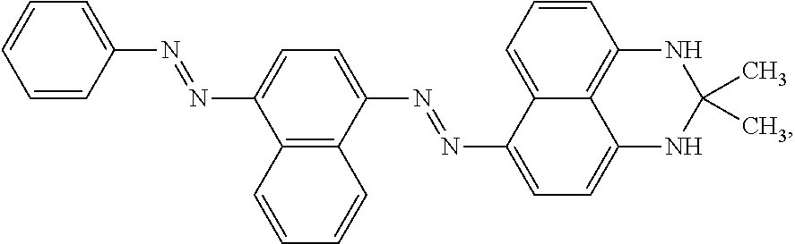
C1(N=NC2=CC=C(N=NC3=CC=C4C5=C(C=CC=C35)NC(C)(C)N4)C3=C2C=CC=C3)=CC=CC=C1
